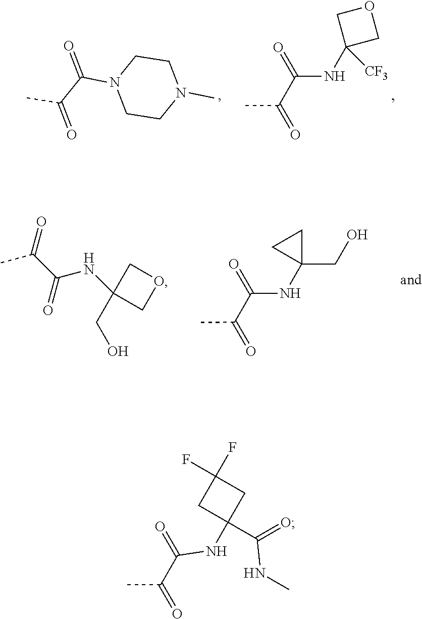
CC(=O)C(=O)NC1(C(=O)NC)CC(F)(F)C1.CC(=O)C(=O)N1CCN(C)CC1.CC(=O)C(=O)NC1([CF3])COC1.CC(=O)C(=O)NC1(CO)COC1.CC(=O)C(=O)NC1(CO)CC1
